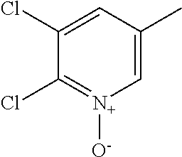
C1(Cl)=CC(C)=C[N+]([O-])=C1Cl
